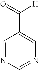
C1=NC=NC=C1C(=O)[H]
